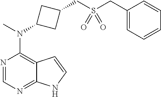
N1=CN=C2C(=C1N(C)C1CC(CS(CC3=CC=CC=C3)(=O)=O)C1)C=CN2
